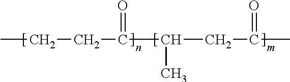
CCCC(=O)C(CC(=O)C)C
